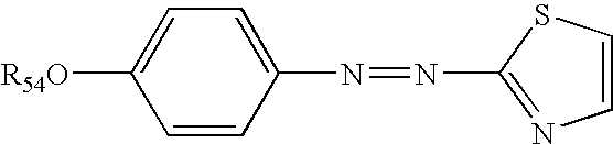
[R54O]C1=CC=C(N=NC2=NC=CS2)C=C1
